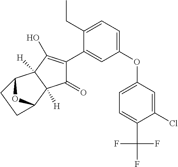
C1(=O)C(C2=CC(OC3=CC=C(C(F)(F)F)C(Cl)=C3)=CC=C2CC)=C(O)C2([H])C1([H])C1OC2CC1
